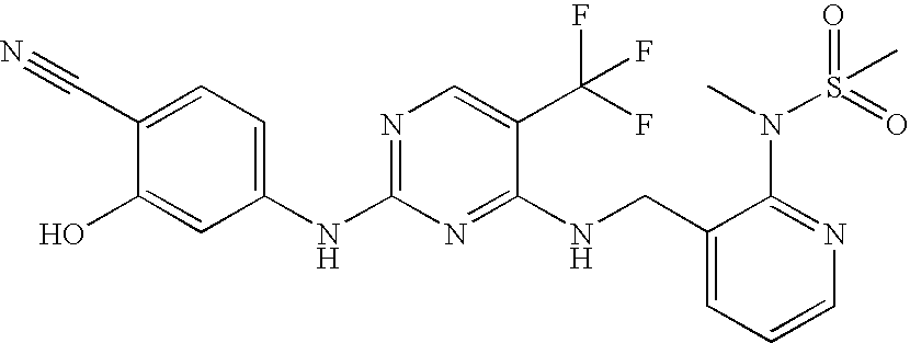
C(C1=CC=CN=C1N(S(C)(=O)=O)C)NC1=NC(NC2=CC=C(C#N)C(O)=C2)=NC=C1C(F)(F)F
